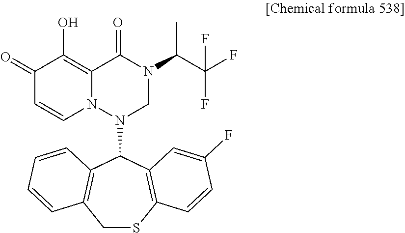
C1(=O)C=CN2C(=C1O)C(=O)N(C(C(F)(F)F)C)CN2C1C2=C(CSC3=C1C=C(F)C=C3)C=CC=C2
